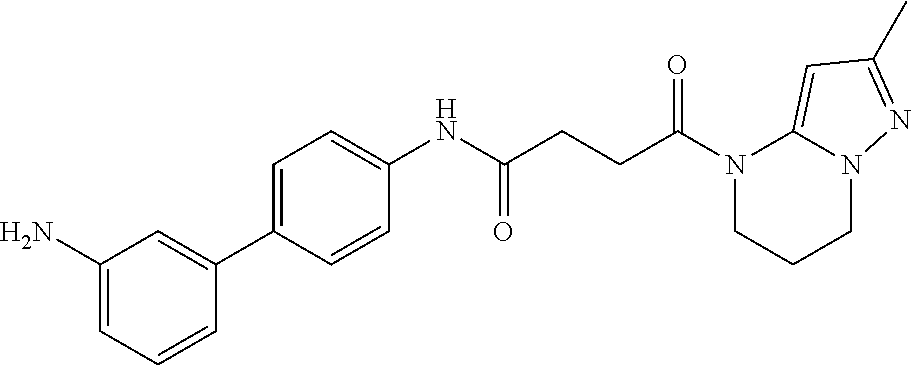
N1(C(=O)CCC(=O)NC2=CC=C(C3=CC(N)=CC=C3)C=C2)CCCN2C1=CC(C)=N2
